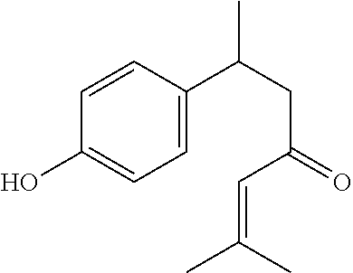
C1=C(C(CC(=O)C=C(C)C)C)C=CC(O)=C1
